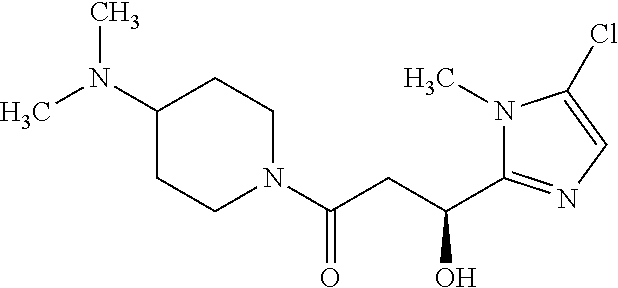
C1(N(C)C)CCN(C(CC(C2=NC=C(Cl)N2C)O)=O)CC1
